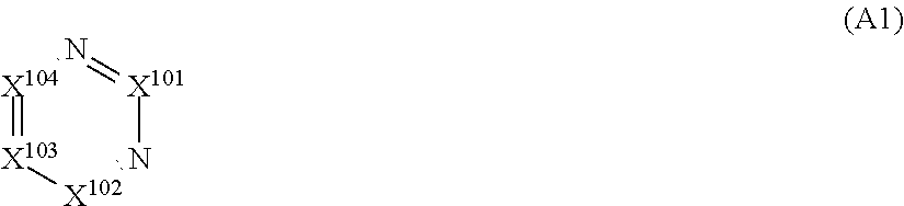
[X104]1=[X103][X102]=N[X101]=N1
